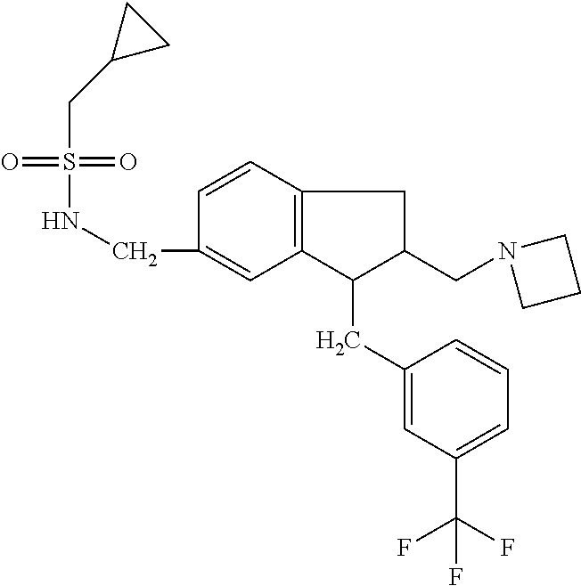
S(=O)(=O)(NCC1=CC2=C(C=C1)CC(CN1CCC1)C2CC1=CC(C(F)(F)F)=CC=C1)CC1CC1
